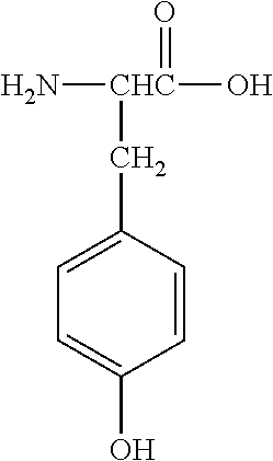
N[CHC](O)(=O)CC1=CC=C(O)C=C1
